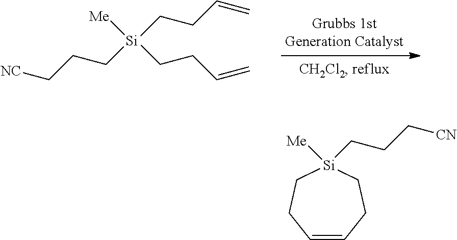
[NC]CCC[Si]([Me])(CCC=C)CCC=C.C1=CCC[Si]([Me])(CCC[CN])CC1
